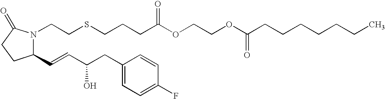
C(COC(=O)CCCSCCN1C(C=CC(O)CC2=CC=C(F)C=C2)CCC1=O)OC(CCCCCCC)=O
